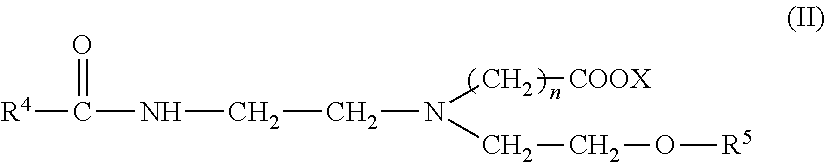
[R4]C(NCCN(C[COOX])CCO[R5])=O
